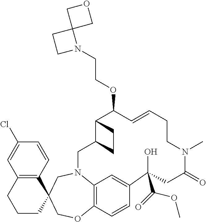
N1(CCOC2C3C(CN4C5=C(C=CC(=C5)C(O)(C(=O)OC)CC(=O)N(C)CCC=C2)OCC2(C5=C(C=C(Cl)C=C5)CCC2)C4)CC3)C2(CC1)COC2
